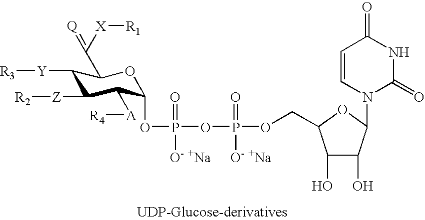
C1([Y][R3])C([Z][R2])C([A][R4])C(OP(=O)([O- +Na])OP(=O)([O- +Na])OCC2C(O)C(O)C(N3C(=O)NC(=O)C=C3)O2)OC1C([X][R1])=[Q]
